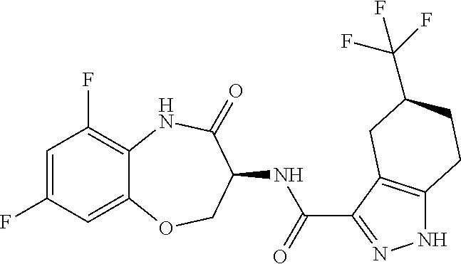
C1=C(F)C=C2C(=C1F)NC(=O)C(NC(=O)C1=NNC3=C1CC(C(F)(F)F)CC3)CO2
